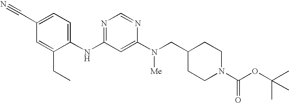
C1(C#N)=CC=C(NC2=NC=NC(N(CC3CCN(C(OC(C)(C)C)=O)CC3)[Me])=C2)C(CC)=C1
